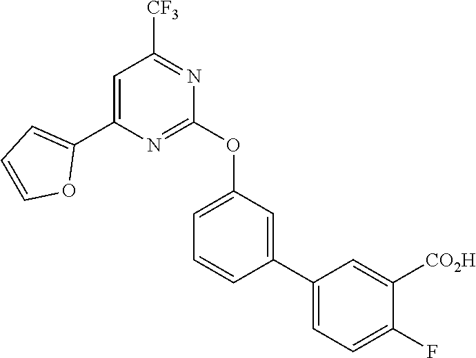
C1=C(C2=CC=CO2)N=C(OC2=CC=CC(C3=CC=C(F)C([CO2H])=C3)=C2)N=C1[CF3]
